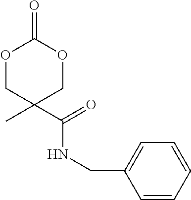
O1CC(C)(C(=O)NCC2=CC=CC=C2)COC1=O
